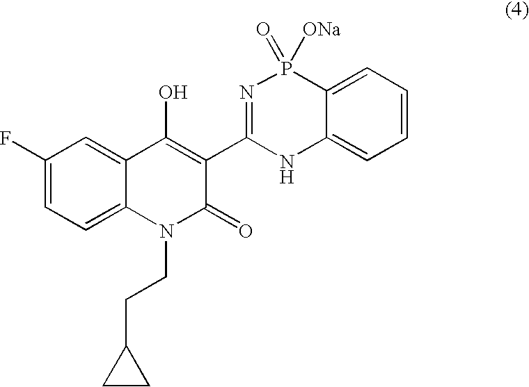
C1(F)=CC=C2C(=C1)C(O)=C(C1=NP(=O)([ONa])C3=CC=CC=C3N1)C(=O)N2CCC1CC1
